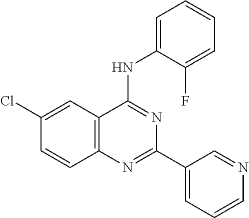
C12=C(C=C(Cl)C=C1)C(NC1=CC=CC=C1F)=NC(C1=CC=CN=C1)=N2
